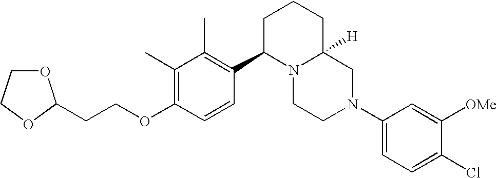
C1(C)=C(OCCC2OCCO2)C=CC(C2N3C([H])(CCC2)CN(C2=CC=C(Cl)C([OMe])=C2)CC3)=C1C
